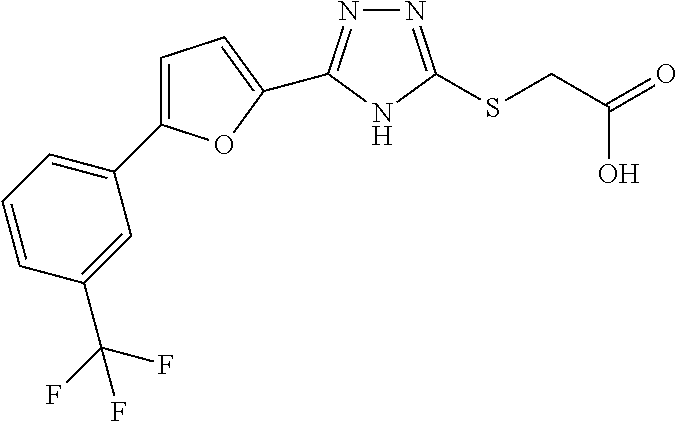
C1=C(C2=CC=CC(C(F)(F)F)=C2)OC(C2=NN=C(SCC(=O)O)N2)=C1
